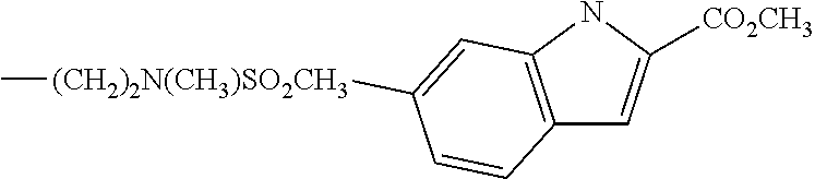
C12=C(NC([CO2CH3])=C1)C=C([(CH2)2N(CH3)SO2CH3]C)C=C2
